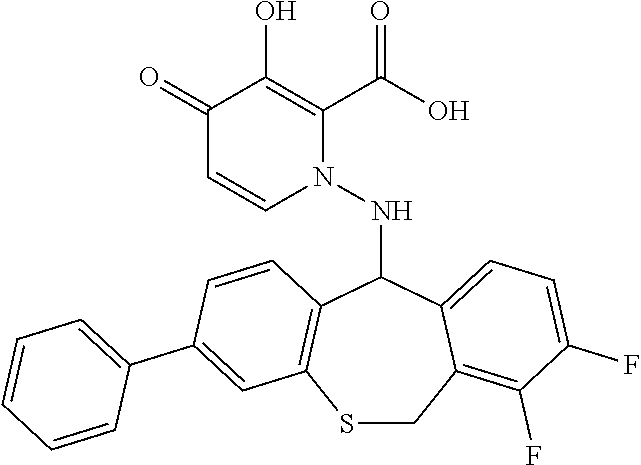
C1(=O)C=CN(NC2C3=C(SCC4=C(F)C(F)=CC=C24)C=C(C2=CC=CC=C2)C=C3)C(C(O)=O)=C1O
